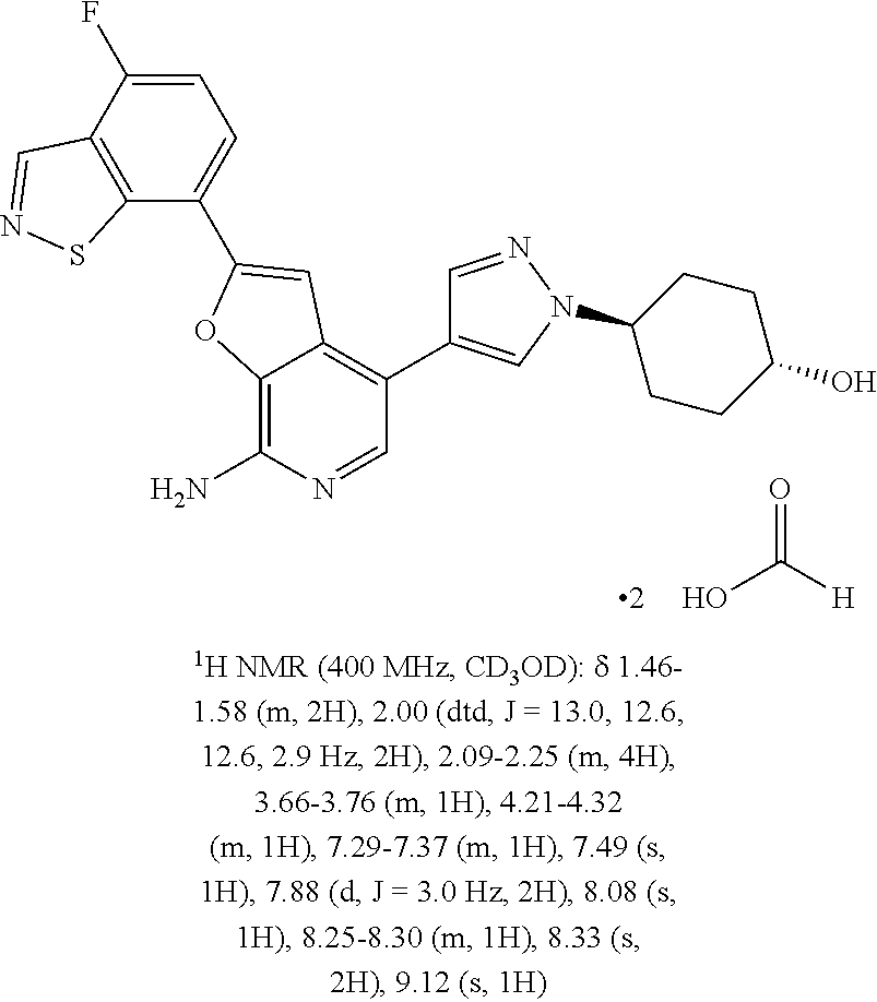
C1(C2=CC3=C(C4=CN(C5CCC(O)CC5)N=C4)C=NC(N)=C3O2)=CC=C(F)C2=C1SN=C2.OC([H])=O
